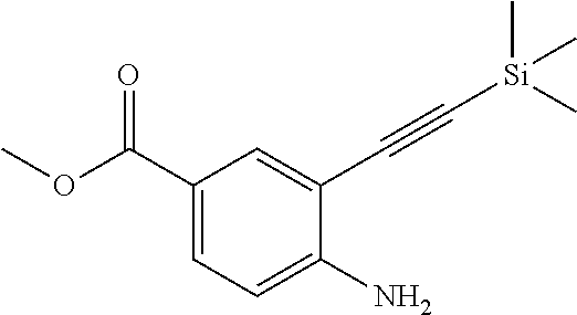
C1(C(OC)=O)=CC=C(N)C(C#C[Si](C)(C)C)=C1
